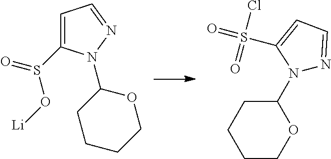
C1=C(S(O[Li])=O)N(C2CCCCO2)N=C1.C1COC(N2N=CC=C2S(=O)(=O)Cl)CC1
